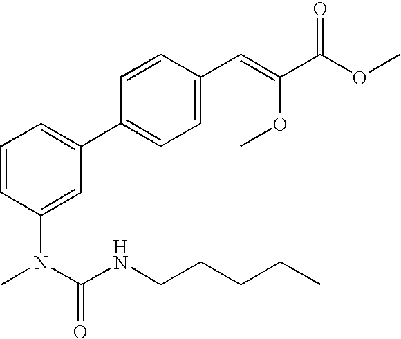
C1=CC(N(C(=O)NCCCCC)C)=CC(C2=CC=C(C=C(OC)C(OC)=O)C=C2)=C1
